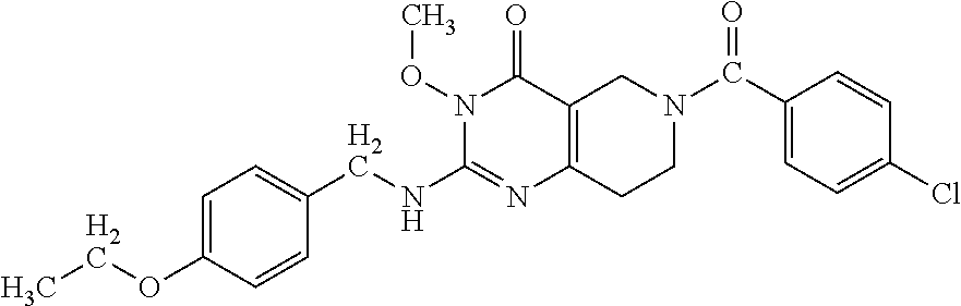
C1=C(OCC)C=CC(CNC2=NC3=C(C(=O)N2OC)CN(C(=O)C2=CC=C(Cl)C=C2)CC3)=C1
